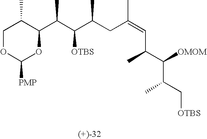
C1OC([PMP])OC(C(C(C(CC(=CC(C(C(C[OTBS])C)[OMOM])C)C)C)[OTBS])C)C1C
